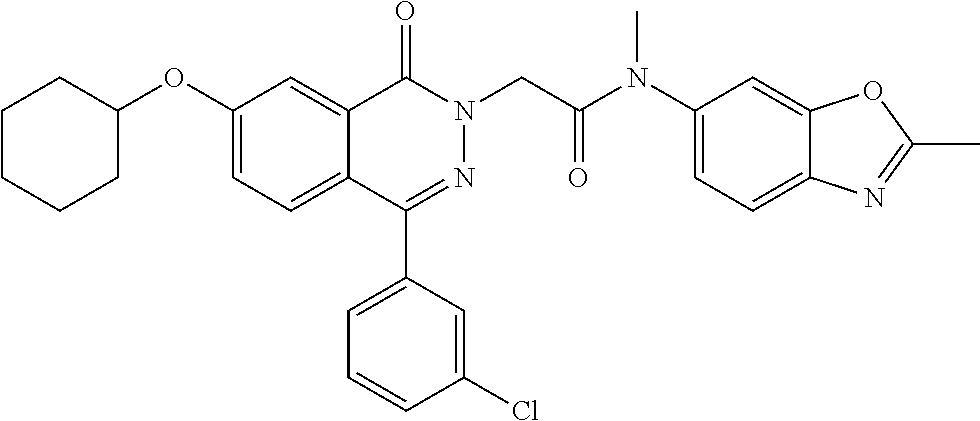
C1(C2=CC=CC(Cl)=C2)=NN(CC(N(C2=CC=C3C(=C2)OC(C)=N3)C)=O)C(=O)C2=CC(OC3CCCCC3)=CC=C12
